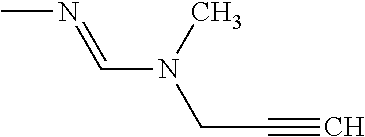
CN=CN(CC#C)C
